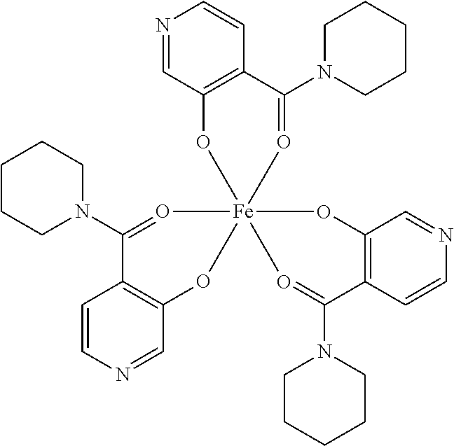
C1=CN=CC2=C1C(N1CCCCC1)=O[Fe]13(O2)(OC2=C(C=CN=C2)C(N2CCCCC2)=O1)O=C(N1CCCCC1)C1=C(C=NC=C1)O3
